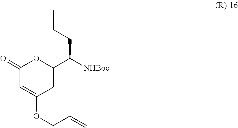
C1(=O)C=C(OCC=C)C=C(C([NHBoc])CCC)O1
